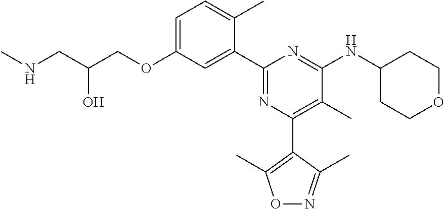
C1=C(OCC(CNC)O)C=C(C2=NC(C3=C(C)ON=C3C)=C(C)C(NC3CCOCC3)=N2)C(C)=C1
